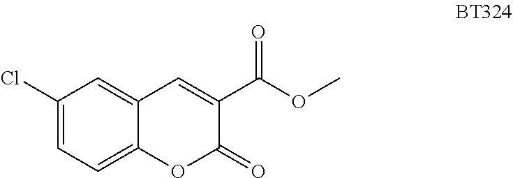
C1(Cl)=CC=C2C(=C1)C=C(C(OC)=O)C(=O)O2
